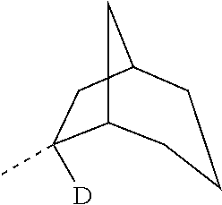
C12C(C)([D])CC(C1)CCC2
